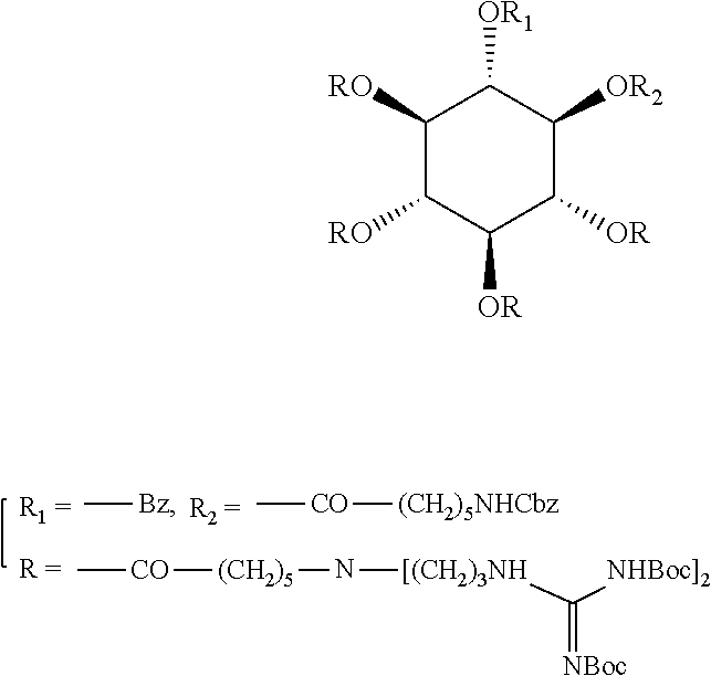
C[CO][(CH2)5NHCbz].C[Bz].C[CO][(CH2)5]N[[(CH2)3NH]C([NHBoc]2])=[NBoc].C1([RO])C([RO])C([OR])C([OR])C([OR2])C1[OR1]
